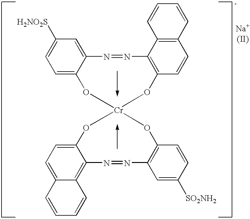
C1=C2C(=CC([H2NO2S])=C1)N=NC1=C(C=CC3=C1C=CC=C3)O[Cr]1(O2)OC2=CC=C3C(=C2N=NC2=C(O1)C=CC([SO2NH2])=C2)C=CC=C3
